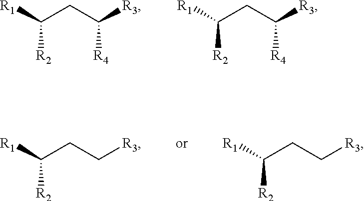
C([R2])([R1])CC([R3])[R4].C([R2])([R1])CC([R3])[R4].C([R2])([R1])CC[R3].C([R2])([R1])CC[R3]
